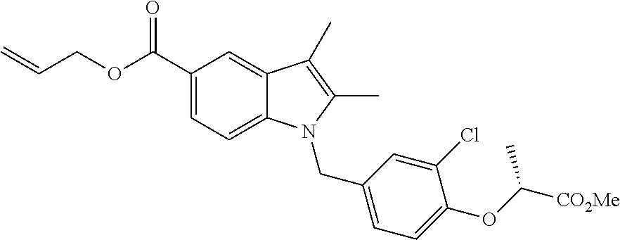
C=CCOC(C1=CC=C2C(=C1)C(C)=C(C)N2CC1=CC=C(OC([CO2Me])C)C(Cl)=C1)=O
